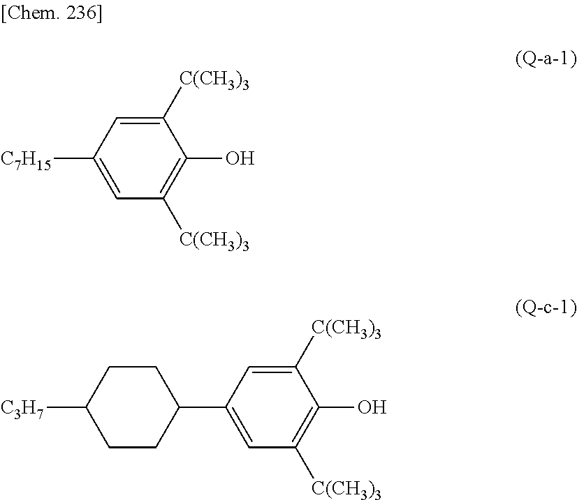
[C7H15]C1=CC([C(CH3)3])=C(O)C([C(CH3)3])=C1.C1(C2=CC([C(CH3)3])=C(O)C([C(CH3)3])=C2)CCC([C3H7])CC1
